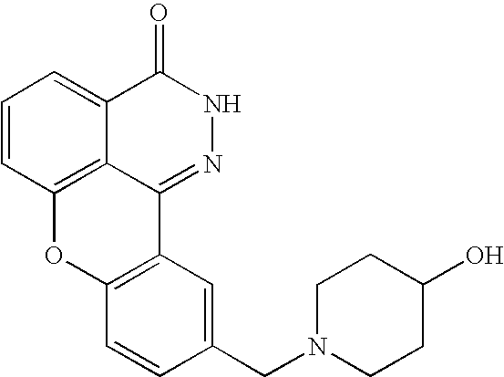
C1=CC2=C3C(=C1)C(=O)NN=C3C1=C(O2)C=CC(CN2CCC(O)CC2)=C1
